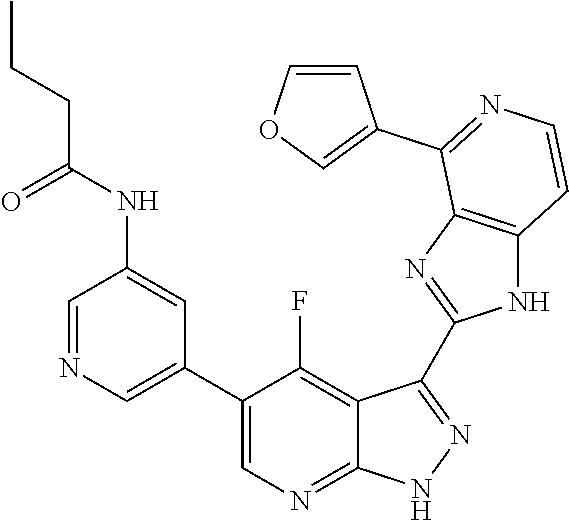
C1=NC=C(C2=CN=C3C(=C2F)C(C2=NC4=C(N2)C=CN=C4C2=COC=C2)=N[N H]3)C=C1NC(CCC)=O
